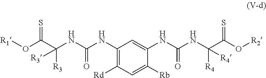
C1(NC(NC([R3])(C(O[R1])=S)[R3])=O)=C([Rd])C=C([Rb])C(NC(NC([R4])(C(O[R2])=S)[R4])=O)=C1
